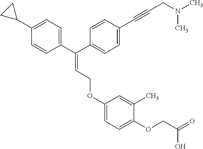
C(=C(C1=CC=C(C2CC2)C=C1)C1=CC=C(C#CCN(C)C)C=C1)COC1=CC=C(OCC(=O)O)C(C)=C1
